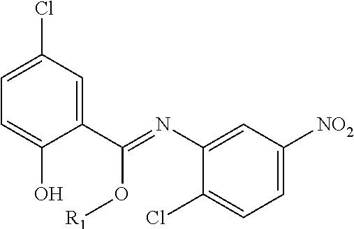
C1(C(O[R1])=NC2=CC([NO2])=CC=C2Cl)=CC(Cl)=CC=C1O
